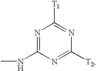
N1=C(NC)N=C([T2])N=C1[T1]
